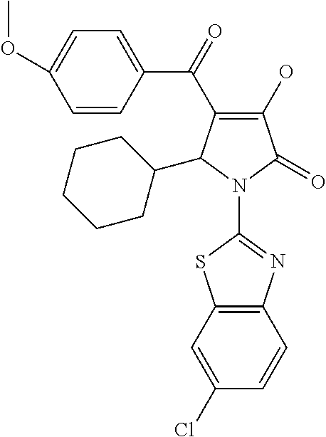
C1(O)=C(C(C2=CC=C(OC)C=C2)=O)C(C2CCCCC2)N(C2=NC3=C(S2)C=C(Cl)C=C3)C1=O
